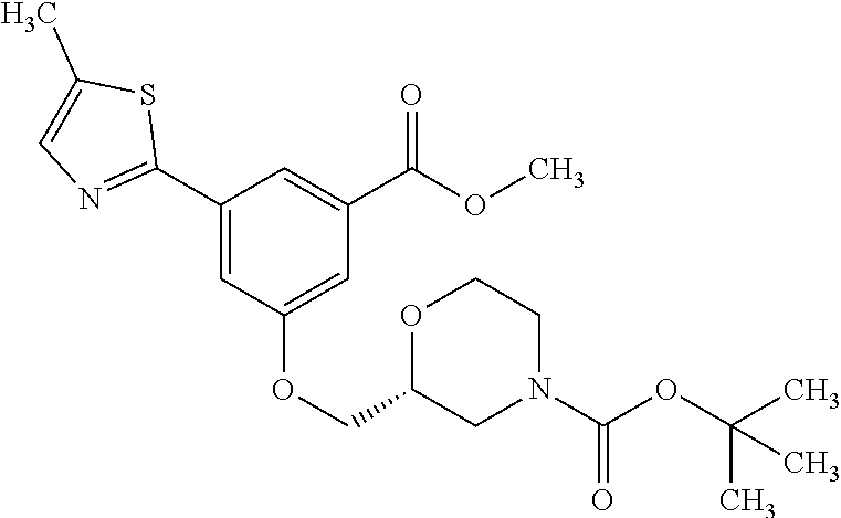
C1(C2=CC(OCC3CN(C(OC(C)(C)C)=O)CCO3)=CC(C(OC)=O)=C2)=NC=C(C)S1
